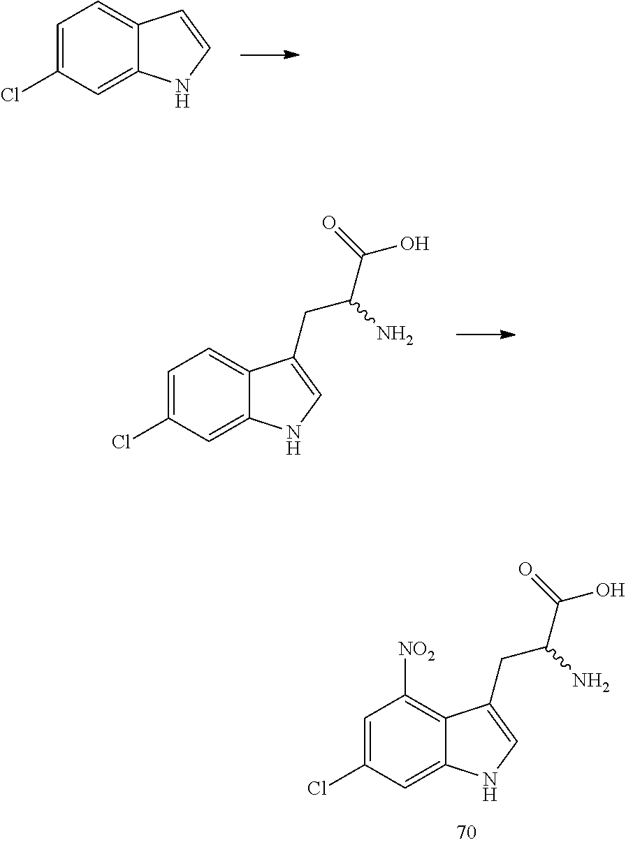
C1=C(Cl)C=C2C(=C1[NO2])C(CC(C(O)=O)N)=CN2.C1=C(Cl)C=C2C(=C1)C=CN2.C1=C(Cl)C=C2C(=C1)C(CC(C(O)=O)N)=CN2
